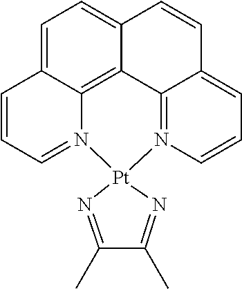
C1=C2C3=C4C(=C1)C=CC1=CC=CN(=C41)[Pt]1(N3=CC=C2)N=C(C)C(C)=N1
